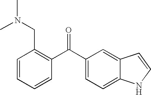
C1=CC=CC(C(C2=CC=C3C(=C2)C=CN3)=O)=C1CN(C)C
